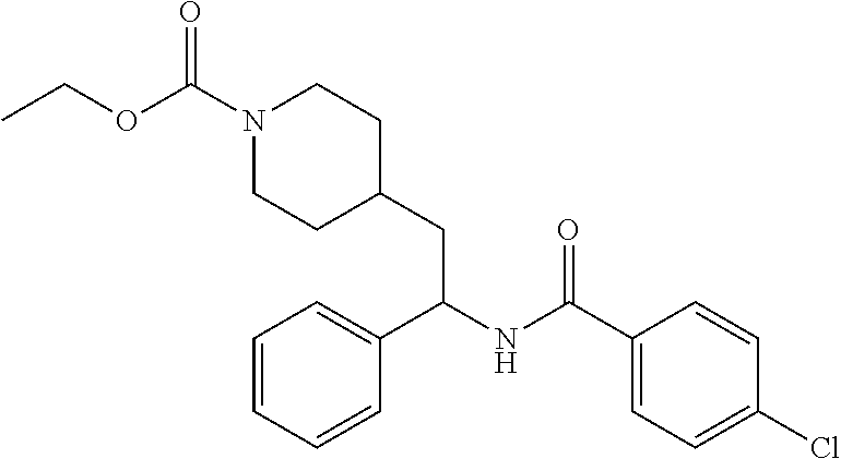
C1=CC(Cl)=CC=C1C(NC(C1=CC=CC=C1)CC1CCN(C(=O)OCC)CC1)=O
